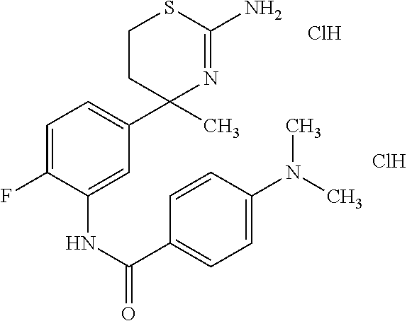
C1=C(F)C(NC(=O)C2=CC=C(N(C)C)C=C2)=CC(C2(C)N=C(N)SCC2)=C1.Cl.Cl
